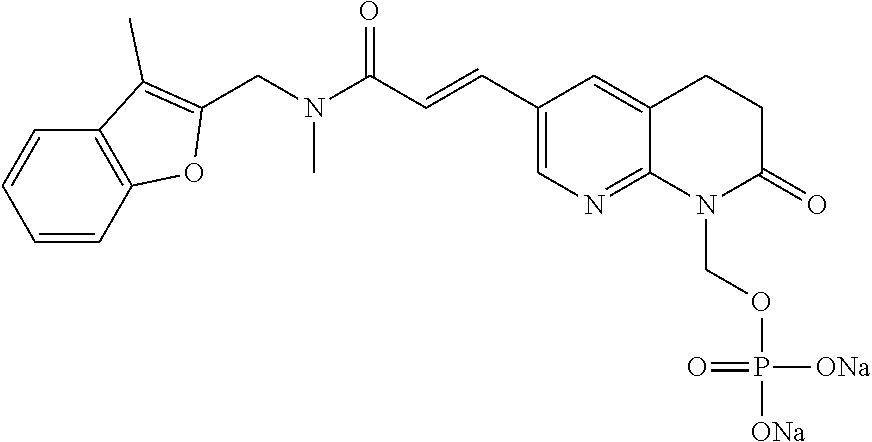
C12=C(C=CC=C1)C(C)=C(CN(C(C=CC1=CN=C3C(=C1)CCC(=O)N3COP([ONa])(=O)[ONa])=O)C)O2
